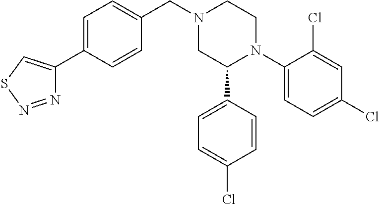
N1(CC2=CC=C(C3=CSN=N3)C=C2)CC(C2=CC=C(Cl)C=C2)N(C2=CC=C(Cl)C=C2Cl)CC1
